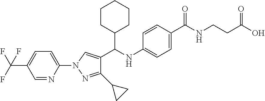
C1(N2N=C(C3CC3)C(C(C3CCCCC3)NC3=CC=C(C(=O)NCCC(=O)O)C=C3)=C2)=CC=C(C(F)(F)F)C=N1
